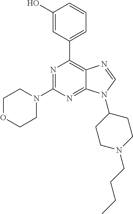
N1=C(N2CCOCC2)N=C2C(=C1C1=CC=CC(O)=C1)N=CN2C1CCN(CCCC)CC1
